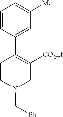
C1=CC(C2=C([CO2Et])CN(C[Ph])CC2)=CC([Me])=C1
